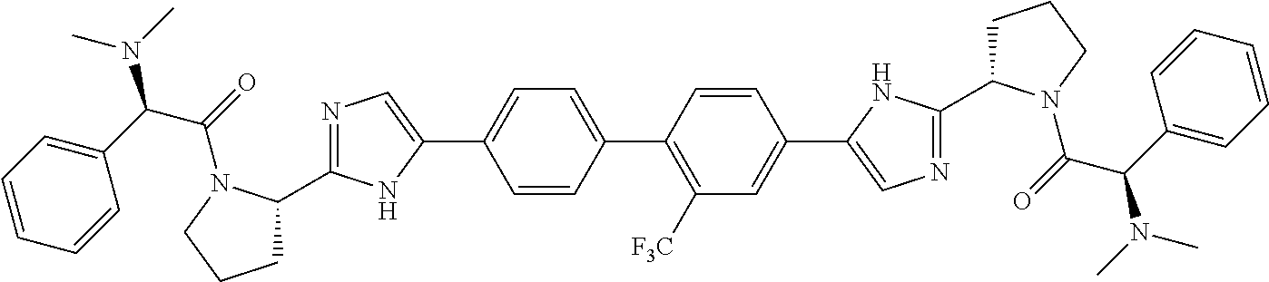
C1C(C2=NC=C(C3=CC=C(C4=C([F3C])C=C(C5=CN=C(C6CCCN6C(=O)C(C6=CC=CC=C6)N(C)C)N5)C=C4)C=C3)N2)N(C(=O)C(C2=CC=CC=C2)N(C)C)CC1
